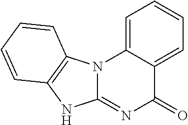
C1=C2C(=CC=C1)C(=O)N=C1N2C2=C(N1)C=CC=C2
